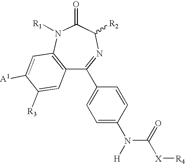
C12=C(N([R1])C(=O)C([R2])N=C1C1=CC=C(N(C([X][R4])=O)[H])C=C1)C=C([A1])C([R3])=C2
